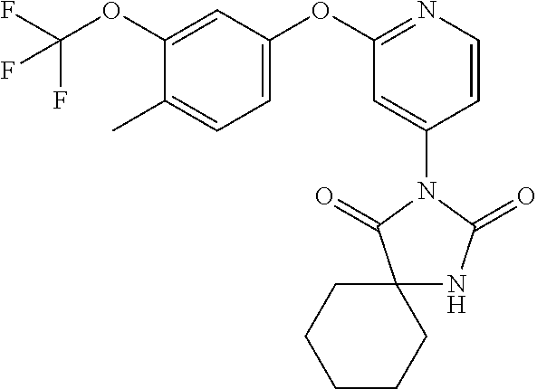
C12(NC(=O)N(C3=CC(OC4=CC=C(C)C(OC(F)(F)F)=C4)=NC=C3)C1=O)CCCCC2
